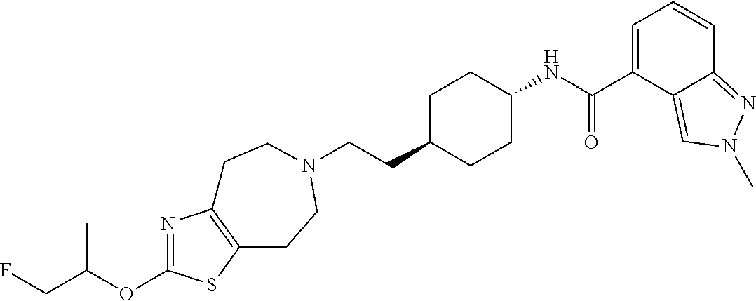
C(CC1CCC(NC(C2=CC=CC3=NN(C)C=C23)=O)CC1)N1CCC2=C(N=C(OC(CF)C)S2)CC1
